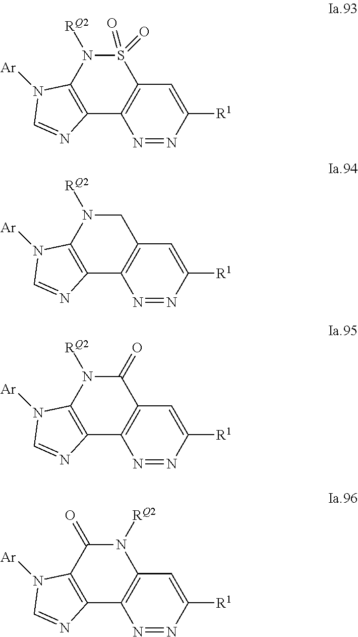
N1=NC([R1])=CC2=C1C1=C(N([RQ2])S2(=O)=O)N([Ar])C=N1.N1=NC([R1])=CC2=C1C1=C(N([RQ2])C2)N([Ar])C=N1.N1=NC([R1])=CC2=C1C1=C(N([RQ2])C2=O)N([Ar])C=N1.N1=NC([R1])=CC2=C1C1=C(C(=O)N2[RQ2])N([Ar])C=N1
